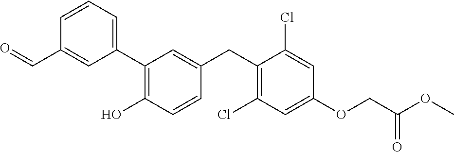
C1=CC=C(C2=C(O)C=CC(CC3=C(Cl)C=C(OCC(OC)=O)C=C3Cl)=C2)C=C1C=O
